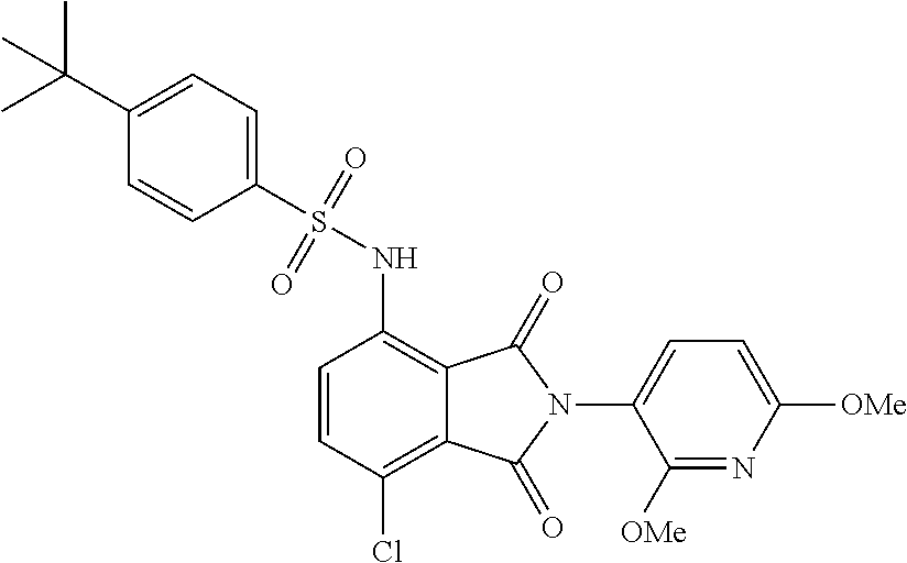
C1=CC(Cl)=C2C(=C1NS(=O)(=O)C1=CC=C(C(C)(C)C)C=C1)C(=O)N(C1=CC=C([OMe])N=C1[OMe])C2=O
